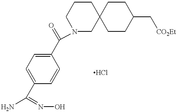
C(C1=CC=C(C(N)=NO)C=C1)(=O)N1CC2(CCC1)CCC(C[CO2Et])CC2
